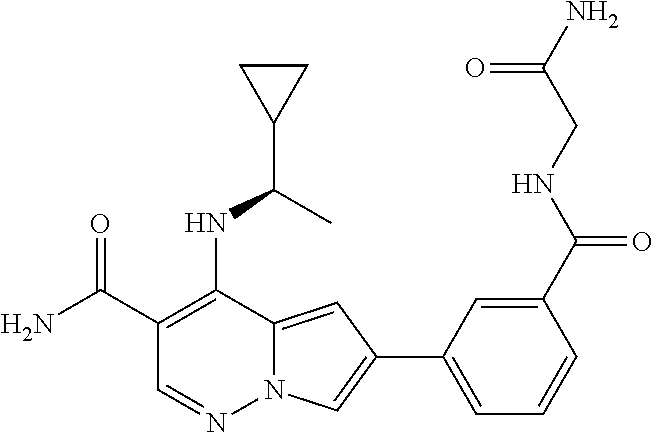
C1(C(N)=O)=C(NC(C2CC2)C)C2=CC(C3=CC=CC(C(NCC(N)=O)=O)=C3)=CN2N=C1
